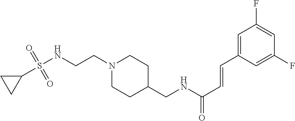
C1(S(NCCN2CCC(CNC(=O)C=CC3=CC(F)=CC(F)=C3)CC2)(=O)=O)CC1
